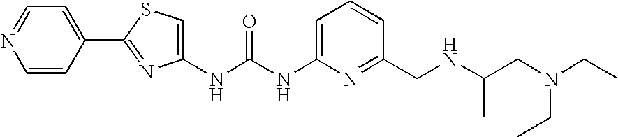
C(NC1=CC=CC(CNC(CN(CC)CC)C)=N1)(=O)NC1=CSC(C2=CC=NC=C2)=N1
